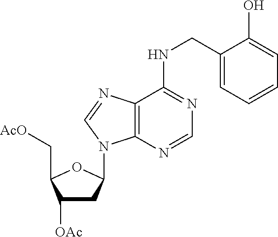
C1([OAc])CC(N2C3=C(C(NCC4=CC=CC=C4O)=NC=N3)N=C2)OC1C[AcO]
